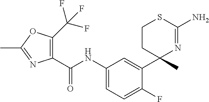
C1(C(NC2=CC=C(F)C(C3(C)N=C(N)SCC3)=C2)=O)=C(C(F)(F)F)OC(C)=N1
